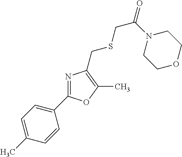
C1(C2=NC(CSCC(=O)N3CCOCC3)=C(C)O2)=CC=C(C)C=C1
